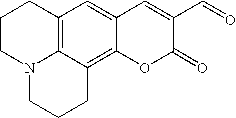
C12=C3C=C4C(=C1CCCN2CCC3)OC(=O)C(C=O)=C4
